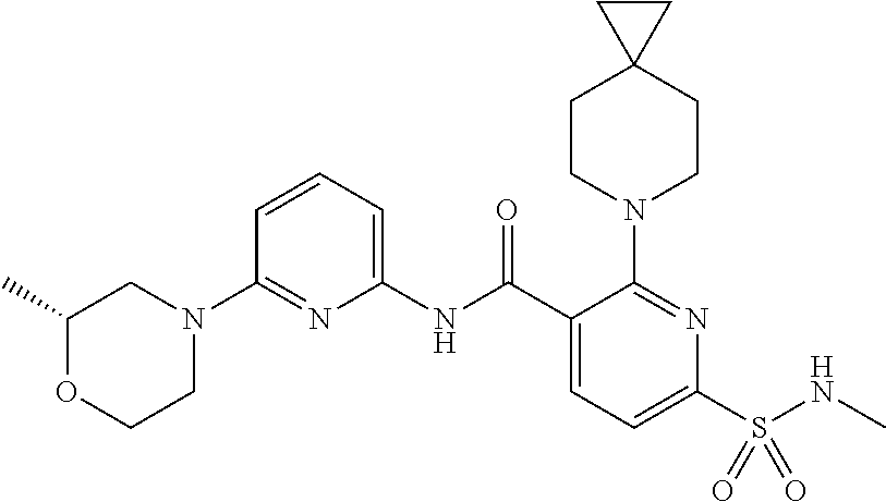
C1(NC(C2=CC=C(S(NC)(=O)=O)N=C2N2CCC3(CC2)CC3)=O)=CC=CC(N2CC(C)OCC2)=N1
